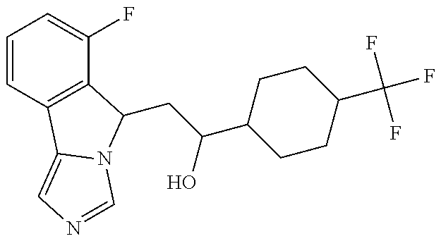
C(C(O)C1CCC(C(F)(F)F)CC1)C1C2=C(C=CC=C2F)C2=CN=CN21
